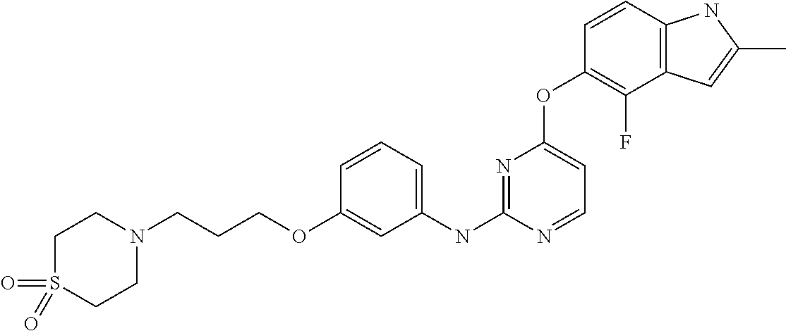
C1(OCCCN2CCS(=O)(=O)CC2)=CC(NC2=NC(OC3=C(F)C4=C(C=C3)NC(C)=C4)=CC=N2)=CC=C1
